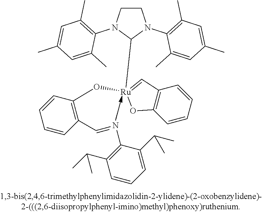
C1CN(C2=C(C)C=C(C)C=C2C)C([Ru]2(OC3=C(C=NC4=C(C(C)C)C=CC=C4C(C)C)C=CC=C3)=CC3=C(C=CC=C3)O2)N1C1=C(C)C=C(C)C=C1C
